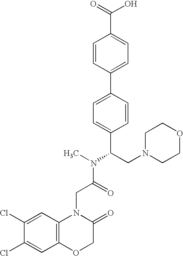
C1=CC(C2=CC=C(C(N(C)C(=O)CN3C4=C(OCC3=O)C=C(Cl)C(Cl)=C4)CN3CCOCC3)C=C2)=CC=C1C(=O)O
